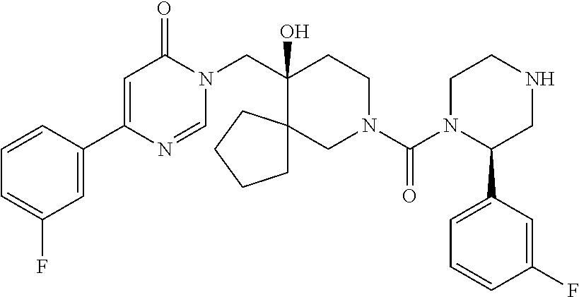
C1(C2=CC(F)=CC=C2)=CC(=O)N(CC2(O)CCN(C(=O)N3C(C4=CC=CC(F)=C4)CNCC3)CC23CCCC3)C=N1
